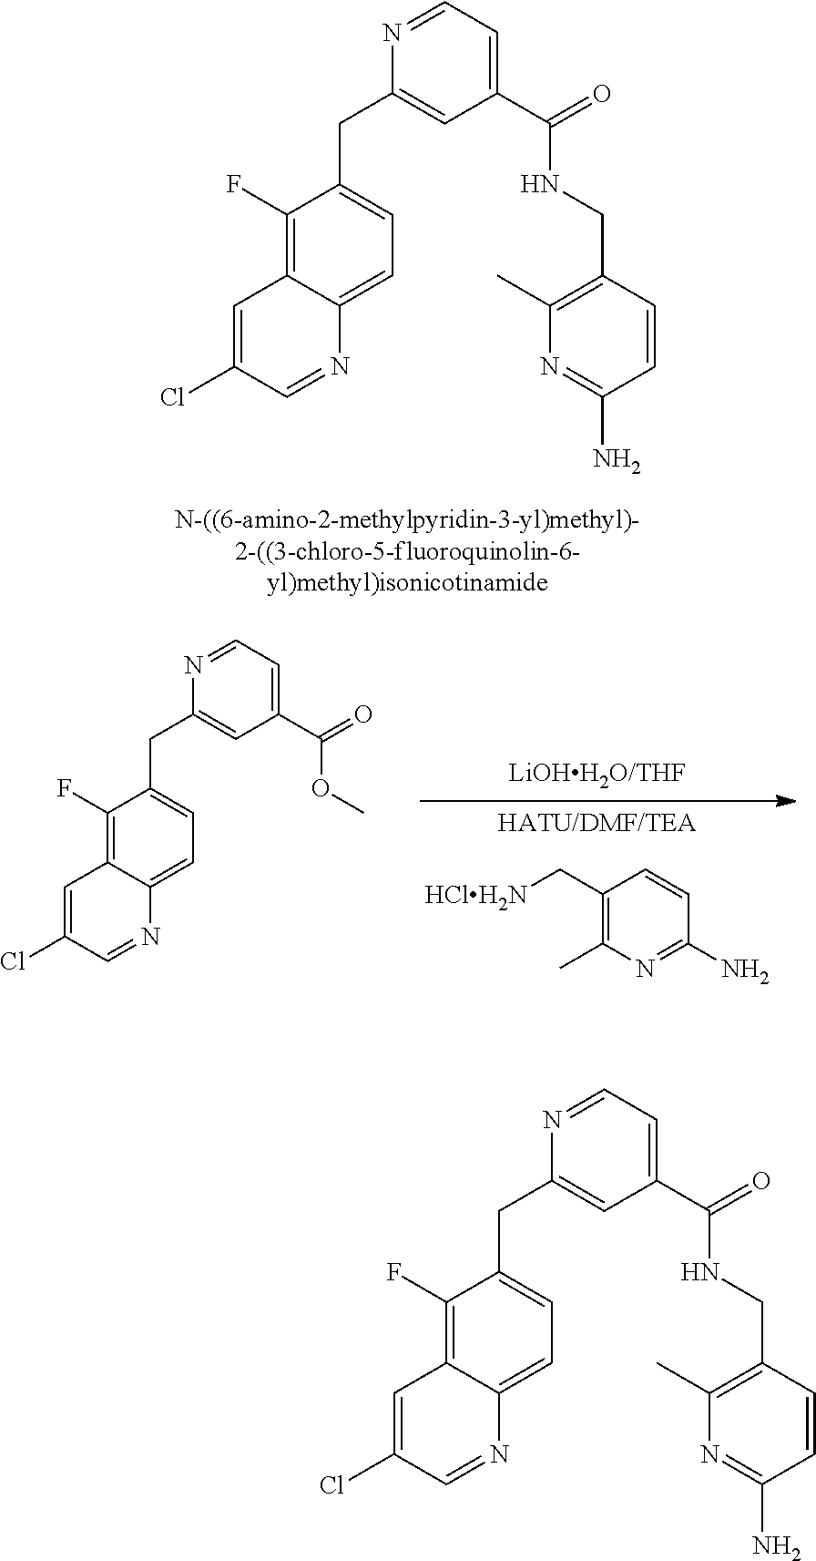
C1(C[HClH2N])=C(C)N=C(N)C=C1.N1=CC=C(C(=O)OC)C=C1CC1=CC=C2C(=C1F)C=C(Cl)C=N2.N1=CC=C(C(=O)NCC2=C(C)N=C(N)C=C2)C=C1CC1=CC=C2C(=C1F)C=C(Cl)C=N2.N1=CC=C(C(=O)NCC2=C(C)N=C(N)C=C2)C=C1CC1=CC=C2C(=C1F)C=C(Cl)C=N2
